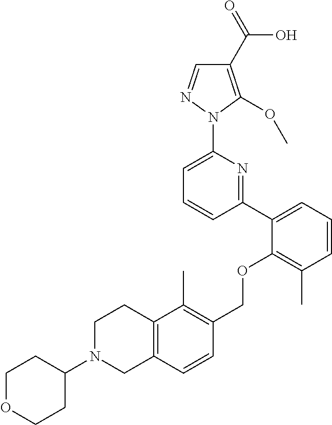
C1(C2=CC=CC(C)=C2OCC2=C(C)C3=C(C=C2)CN(C2CCOCC2)CC3)=NC(N2N=CC(C(=O)O)=C2OC)=CC=C1
